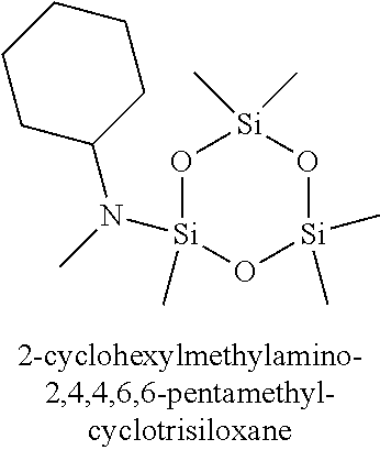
O1[Si](C)(N(C)C2CCCCC2)O[Si](C)(C)O[Si]1(C)C
